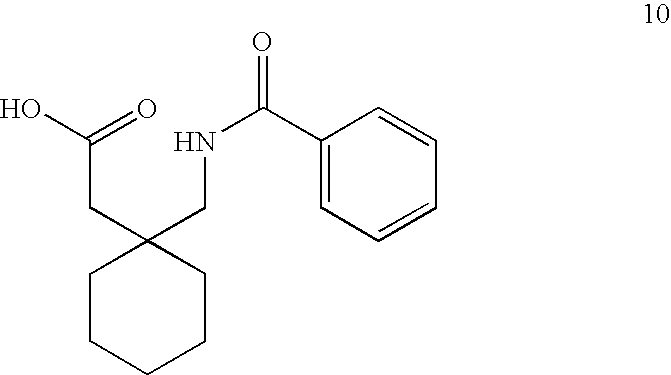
C1CCCCC1(CNC(C1=CC=CC=C1)=O)CC(O)=O
